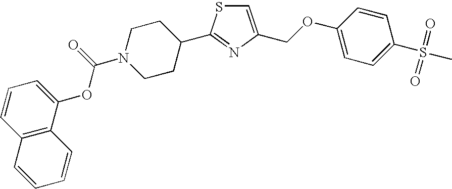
C1=C(COC2=CC=C(S(=O)(=O)C)C=C2)N=C(C2CCN(C(=O)OC3=CC=CC4=C3C=CC=C4)CC2)S1
